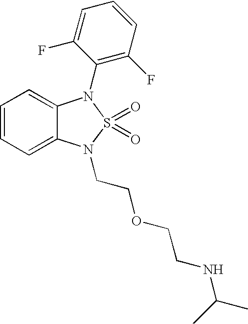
C1=CC=C2C(=C1)N(C1=C(F)C=CC=C1F)S(=O)(=O)N2CCOCCNC(C)C
